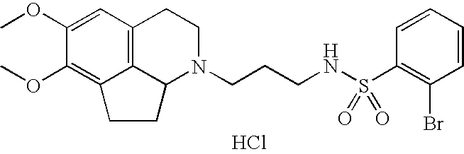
C12=C3C=C(OC)C(OC)=C1CCC2N(CCCNS(C1=C(Br)C=CC=C1)(=O)=O)CC3.Cl
